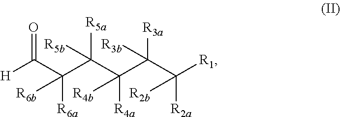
[H]C(C(C(C(C(C([R2a])([R1])[R2b])([R3a])[R3b])([R4a])[R4b])([R5a])[R5b])([R6a])[R6b])=O
